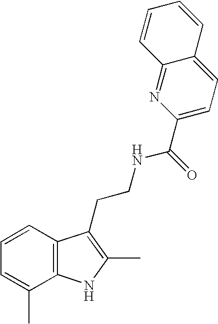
C1=CC2=C(C(C)=C1)NC(C)=C2CCNC(=O)C1=CC=C2C(=N1)C=CC=C2
